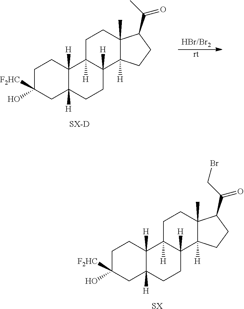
[SX].C1CC2([H])C([H])(CC1(O)[F2HC])CCC1([H])C2([H])CCC2(C)C1([H])CCC2C(CBr)=O.[SX-D].C1CC2([H])C([H])(CC1(O)[F2HC])CCC1([H])C2([H])CCC2(C)C1([H])CCC2C(C)=O.[HBr/Br2].[rt]
